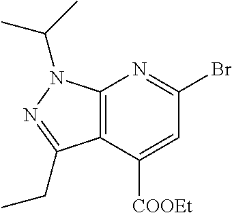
C12=C(C([COOEt])=CC(Br)=N1)C(CC)=NN2C(C)C
